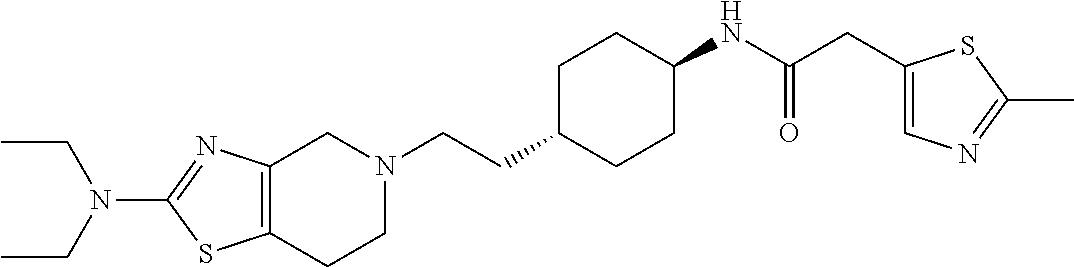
C12=C(CCN(CCC3CCC(NC(CC4=CN=C(C)S4)=O)CC3)C1)SC(N(CC)CC)=N2
